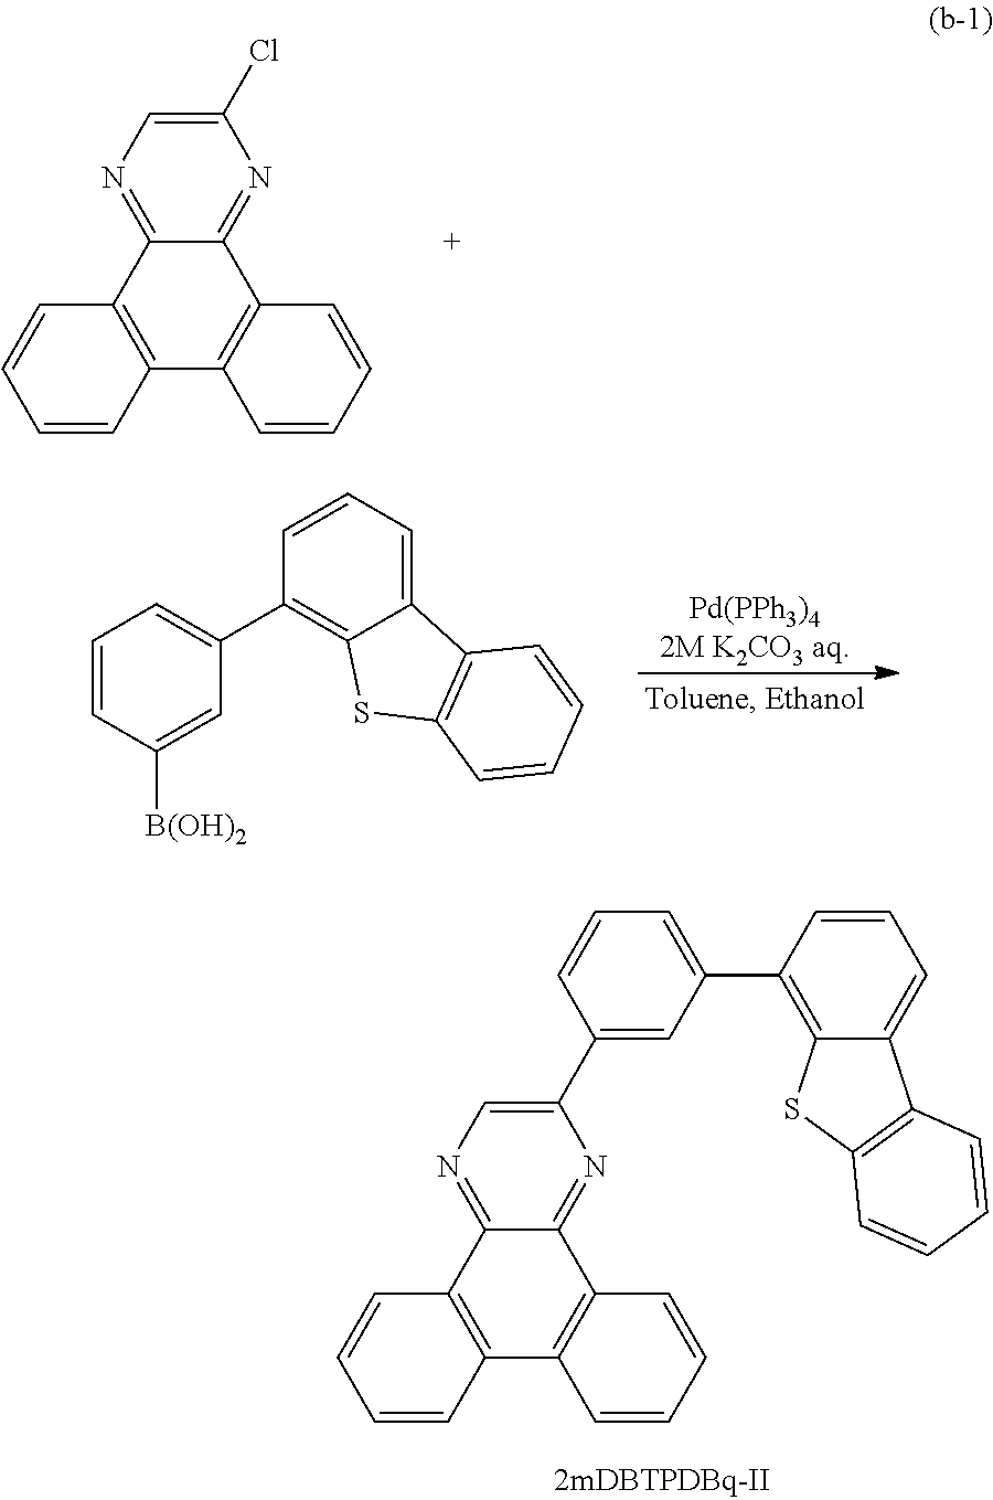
N1=C2C(=NC(C3=CC(C4=C5C(=CC=C4)C4=C(S5)C=CC=C4)=CC=C3)=C1)C1=C(C3=C2C=CC=C3)C=CC=C1.N1=C2C(=NC(Cl)=C1)C1=C(C3=C2C=CC=C3)C=CC=C1.C1=CC([B(OH)2])=CC(C2=C3C(=CC=C2)C2=C(S3)C=CC=C2)=C1
